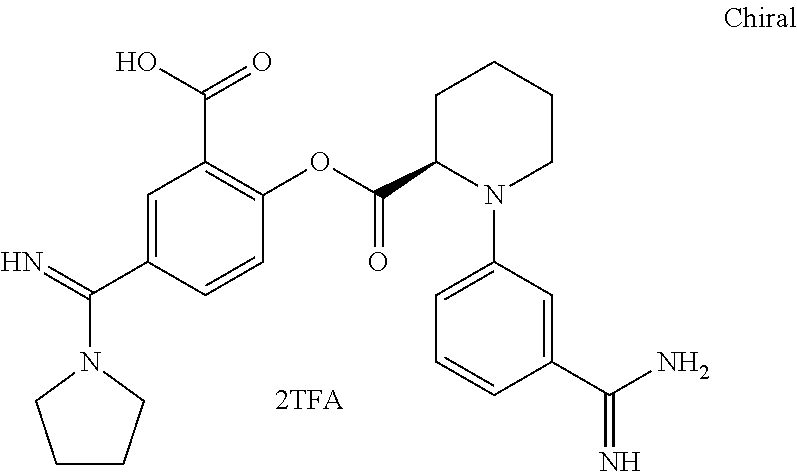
C1CCN(C(=N)C2=CC(C(=O)O)=C(OC(C3N(C4=CC=CC(C(N)=N)=C4)CCCC3)=O)C=C2)C1
